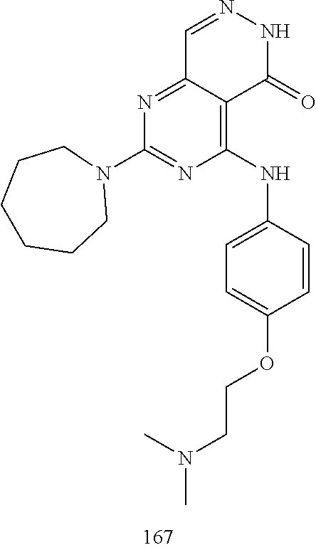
C1=NNC(=O)C2=C(NC3=CC=C(OCCN(C)C)C=C3)N=C(N3CCCCCC3)N=C12
